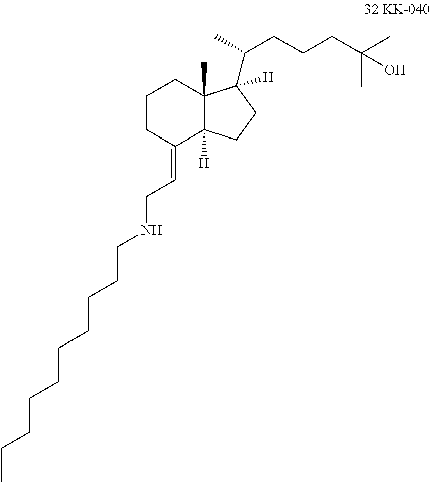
N(CC=C1C2([H])C(C)(CCC1)C(C(C)CCCC(C)(C)O)([H])CC2)CCCCCCCCCC
